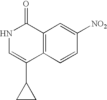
C12=C(C=CC([NO2])=C1)C(C1CC1)=CNC2=O
